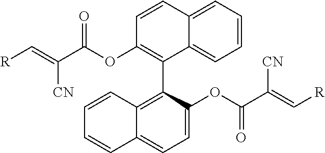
C([R])=C(C(OC1=C(C2=C3C(=CC=C2OC(C(=C[R])[CN])=O)C=CC=C3)C2=CC=CC=C2C=C1)=O)[CN]
